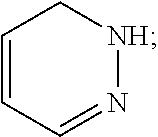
N1=CC=CC[NH]1
